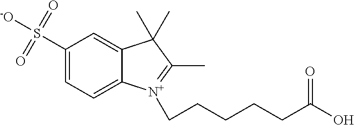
C1(S([-O])(=O)=O)=CC=C2C(=C1)C(C)(C)C(C)=[N+]2CCCCCC(O)=O
